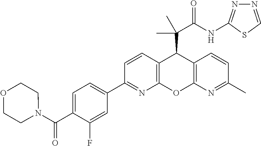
C1(C2=NC3=C(C=C2)C(C(C(NC2=NN=CS2)=O)(C)C)C2=C(O3)N=C(C)C=C2)=CC=C(C(N2CCOCC2)=O)C(F)=C1
